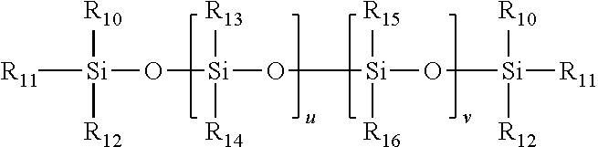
[R11][Si]([R10])([R12])O[Si]([R13])(O[Si]([R15])([R16])O[Si]([R11])([R10])[R12])[R14]
